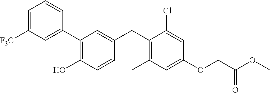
C1(C2=C(O)C=CC(CC3=C(C)C=C(OCC(OC)=O)C=C3Cl)=C2)=CC([F3C])=CC=C1
